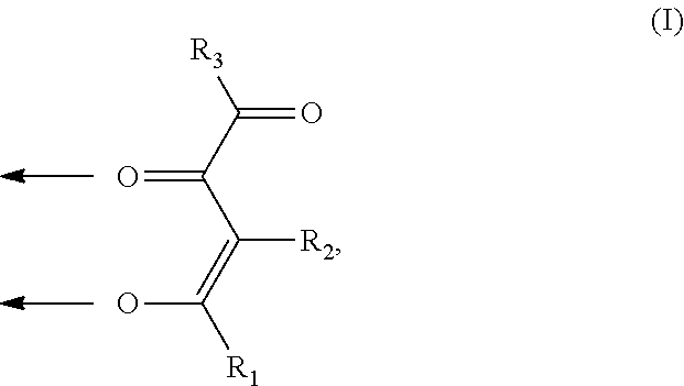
[R3]C(C(C(=C([R1])O)[R2])=O)=O
